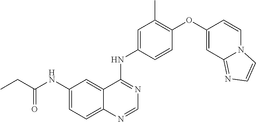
C1=NC2=CC=C(NC(CC)=O)C=C2C(NC2=CC(C)=C(OC3=CC4=NC=CN4C=C3)C=C2)=N1
